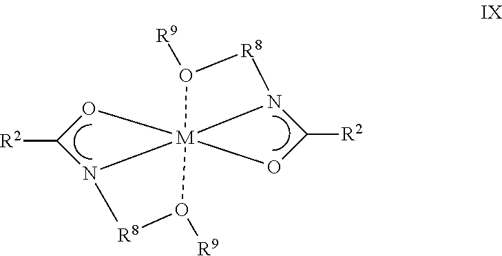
[R2]C1N2[R8]O([R9])[M]234(O1)N(C([R2])O3)[R8]O4[R9]
